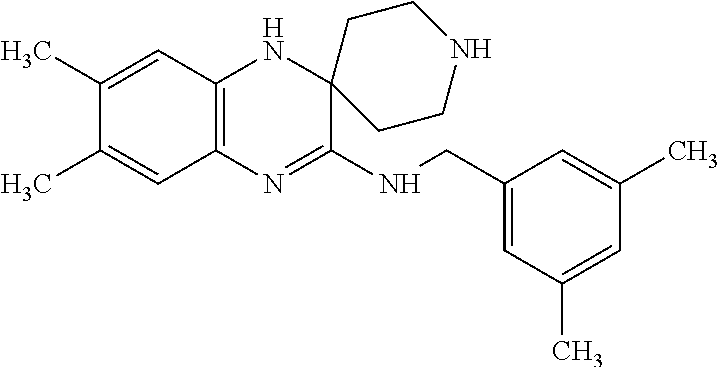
C1(C)=CC2=C(C=C1C)N=C(NCC1=CC(C)=CC(C)=C1)C1(N2)CCNCC1
